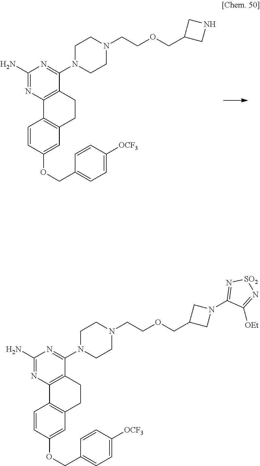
C1=CC(OCC2=CC=C([OCF3])C=C2)=CC2=C1C1=C(C(N3CCN(CCOCC4CNC4)CC3)=NC(N)=N1)CC2.C1=CC(OCC2=CC=C([OCF3])C=C2)=CC2=C1C1=C(C(N3CCN(CCOCC4CN(C5=N[SO2]N=C5[OEt])C4)CC3)=NC(N)=N1)CC2
